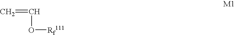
C(O[Rf111])=C
